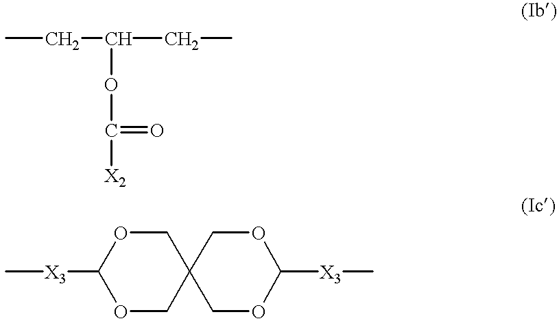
CCC(OC(=O)[X2])CC.C[X3]C1OCC2(CO1)COC([X3]C)OC2
